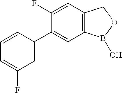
C1=CC(C2=CC3=C(C=C2F)COB3O)=CC(F)=C1
